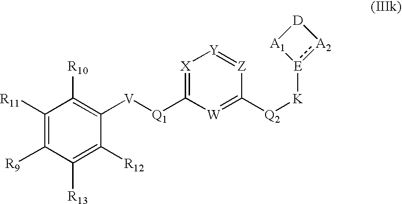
C1([R11])=C([R9])C([R13])=C([R12])C([V][Q1]C2=[X][Y]=[Z]C([Q2][K][E]3:[A2][D][A1]3)=[W]2)=C1[R10]
